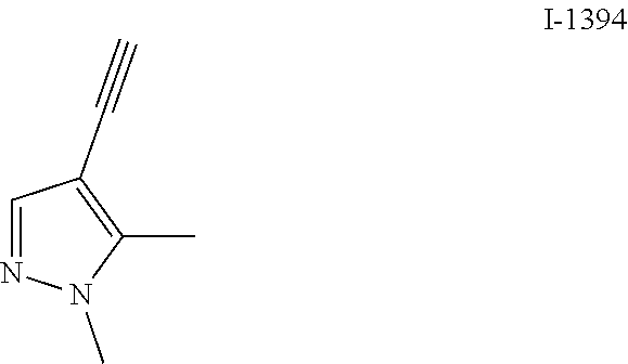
C1(C#C)=C(C)N(C)N=C1
